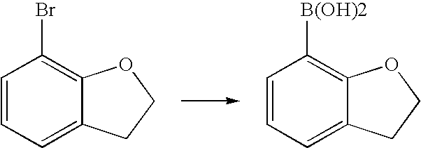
C1=CC=C2C(=C1Br)OCC2.C1=CC=C2C(=C1[B(OH)2])OCC2
